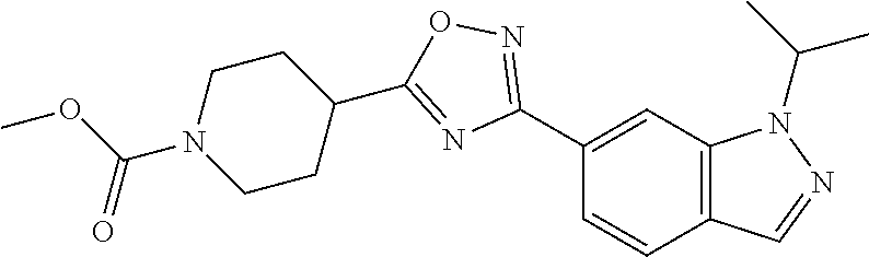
C1(C2=NOC(C3CCN(C(OC)=O)CC3)=N2)=CC2=C(C=C1)C=NN2C(C)C
